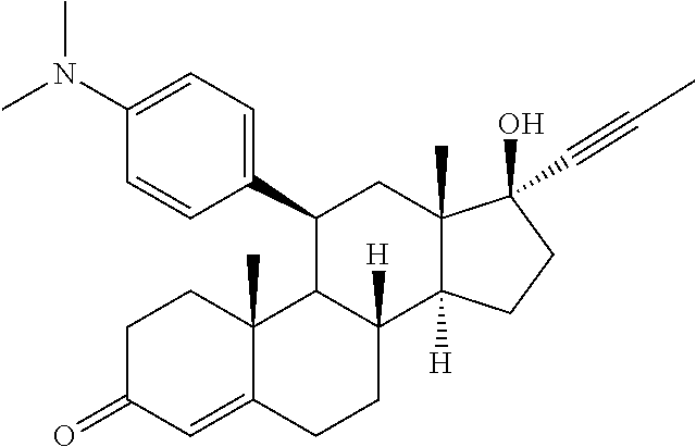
C1=CC(N(C)C)=CC=C1C1CC2(C)C(O)(C#CC)CCC2([H])C2([H])CCC3=CC(=O)CCC3(C)C12
